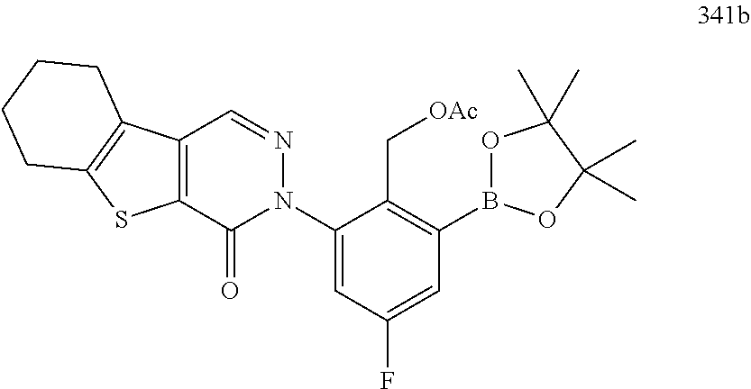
C1(B2OC(C)(C)C(C)(C)O2)=C(C[OAc])C(N2N=CC3=C(C2=O)SC2=C3CCCC2)=CC(F)=C1
